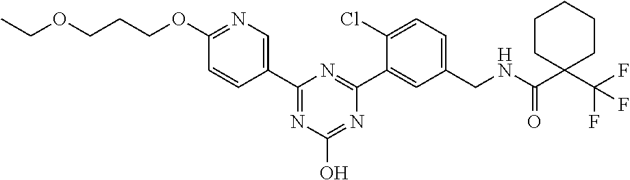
C1(CNC(C2(C(F)(F)F)CCCCC2)=O)=CC=C(Cl)C(C2=NC(C3=CN=C(OCCCOCC)C=C3)=NC(O)=N2)=C1
